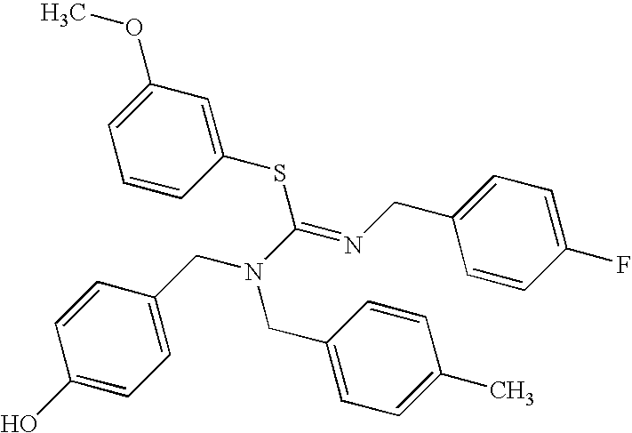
C1=C(CN(CC2=CC=C(C)C=C2)C(=NCC2=CC=C(F)C=C2)SC2=CC(OC)=CC=C2)C=CC(O)=C1
